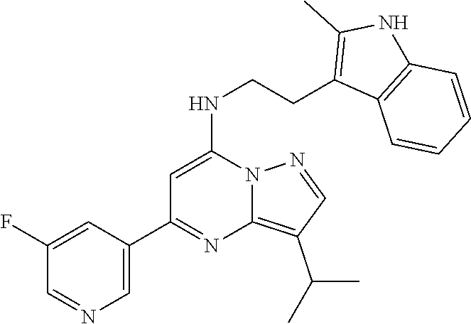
C1(C2=NC3=C(C(C)C)C=NN3C(NCCC3=C(C)NC4=C3C=CC=C4)=C2)=CN=CC(F)=C1
